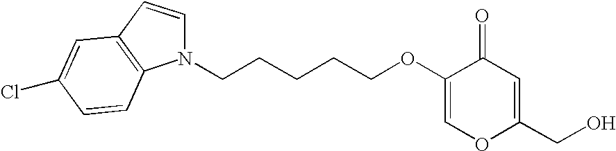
C1=C(OCCCCCN2C=CC3=C2C=CC(Cl)=C3)C(=O)C=C(CO)O1
